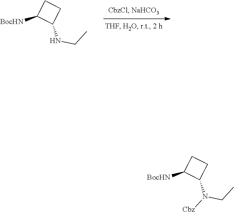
C1C([BocHN])C(NCC)C1.C1C([BocHN])C(N(CC)[Cbz])C1
